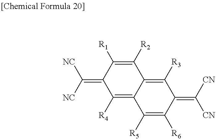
C1([R4])=C2C(=C([R3])C(=C([CN])[CN])C([R6])=C2[R5])C([R2])=C([R1])C1=C([NC])[NC]
